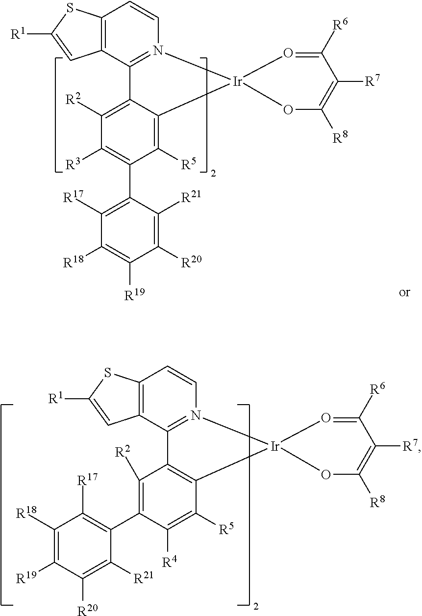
C12=C(C3=N(C=C1)[Ir]1(C4=C([R5])C(C5=C([R17])C([R18])=C([R19])C([R20])=C5[R21])=C([R3])C([R2])=C34)O=C([R6])C([R7])=C([R8])O1)C=C([R1])S2.C12=C(C3=N(C=C1)[Ir]1(C4=C3C([R2])=C(C3=C([R17])C([R18])=C([R19])C([R20])=C3[R21])C([R4])=C4[R5])O=C([R6])C([R7])=C([R8])O1)C=C([R1])S2
